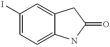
C1(I)=CC=C2C(=C1)CC(=O)N2
